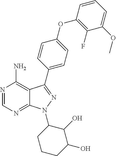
C12=C(N)N=CN=C1N(C1CCCC(O)C1O)N=C2C1=CC=C(OC2=C(F)C(OC)=CC=C2)C=C1
